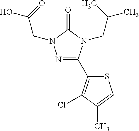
N1=C(C2=C(Cl)C(C)=CS2)N(CC(C)C)C(=O)N1CC(=O)O
